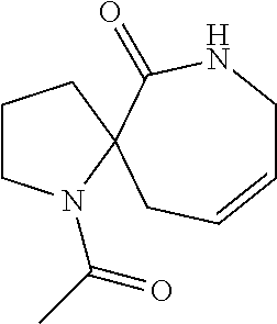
C1CN(C(C)=O)C2(C1)C(=O)NCC=CC2
